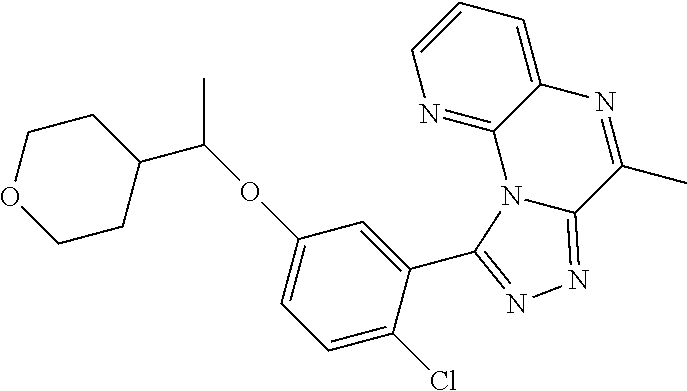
N1=C2C(=CC=C1)N=C(C)C1=NN=C(C3=CC(OC(C4CCOCC4)C)=CC=C3Cl)N21
